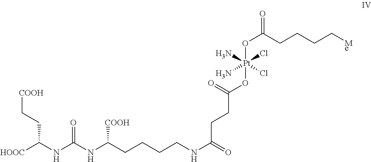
[HOOC]C(NC(NC(CCCCNC(=O)CCC(=O)O[Pt](N)(Cl)(N)(Cl)OC(CCCC[Me])=O)[COOH])=O)CC[COOH]
